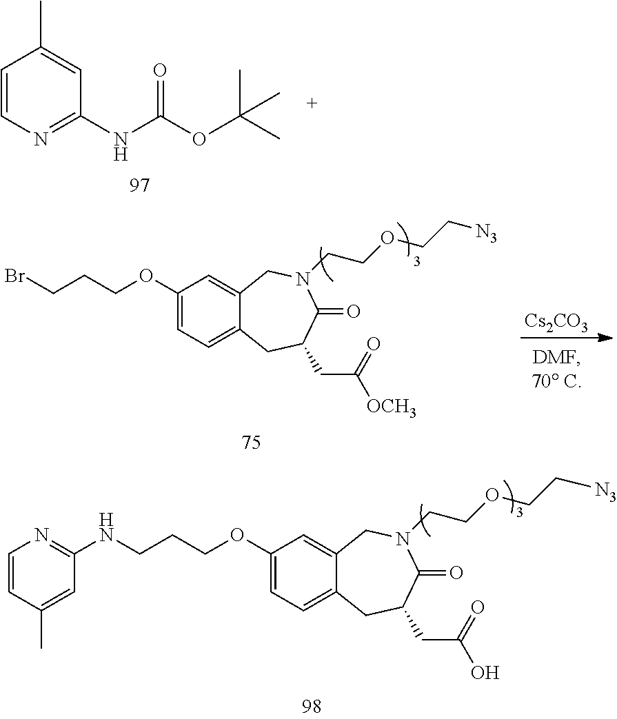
C1=CN=C(NC(OC(C)(C)C)=O)C=C1C.[Cs2CO3].C1(OCCCBr)=CC=C2C(=C1)CN(CCOCC[N3])C(=O)C(CC([OCH3])=O)C2.C1(OCCCNC2=NC=CC(C)=C2)=CC=C2C(=C1)CN(CCOCC[N3])C(=O)C(CC(O)=O)C2
